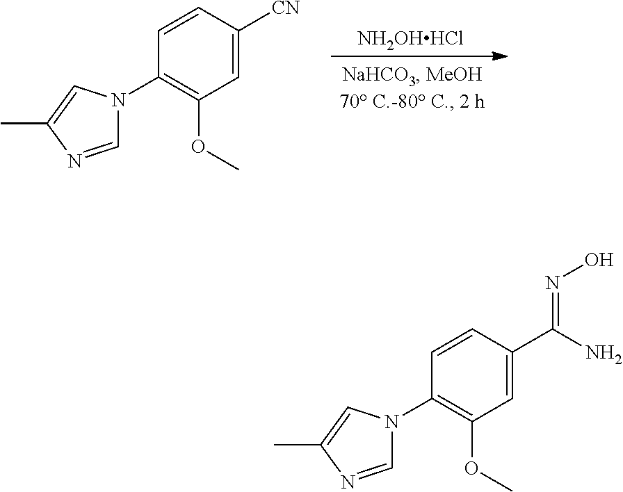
[NH2OHHCl].C1=CC([CN])=CC(OC)=C1N1C=NC(C)=C1.C1=CC(C(=NO)N)=CC(OC)=C1N1C=NC(C)=C1
